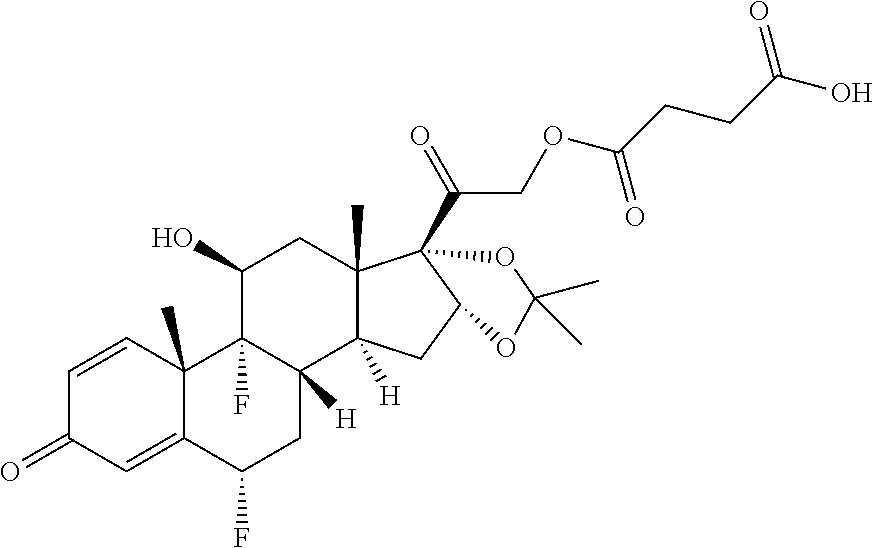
C1=CC2(C)C(=CC1=O)C(F)CC1([H])C2(F)C(O)CC2(C)C1([H])CC1C2(C(COC(CCC(O)=O)=O)=O)OC(C)(C)O1
